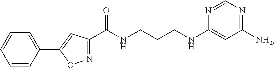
C1(C2=CC(C(NCCCNC3=CC([NH2])=NC=N3)=O)=NO2)=CC=CC=C1
